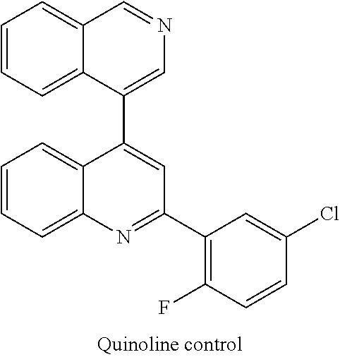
C1=CC=C2C(=C1)C=NC=C2C1=CC(C2=C(F)C=CC(Cl)=C2)=NC2=CC=CC=C12
